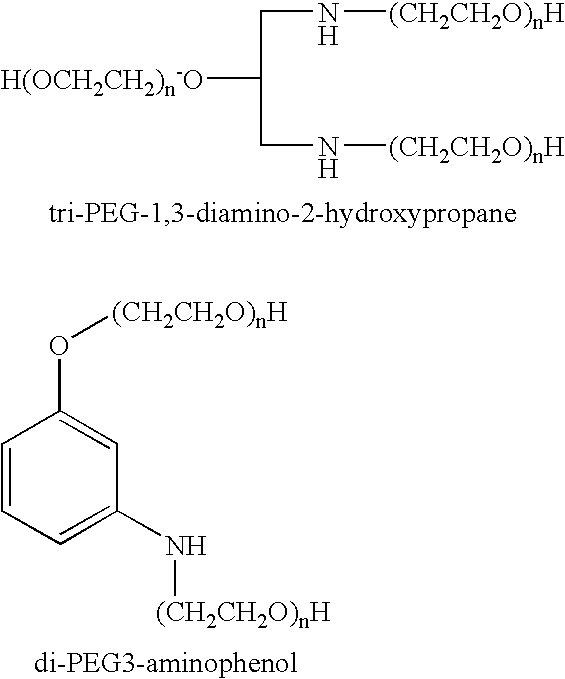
C(C([H(OCH2CH2)n-O])CN[(CH2CH2O)nH])N[(CH2CH2O)nH].C1=CC=C(N[(CH2CH2O)nH])C=C1O[(CH2CH2O)nH]
